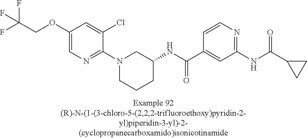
C1(OCC(F)(F)F)=CN=C(N2CCCC(NC(C3=CC(NC(C4CC4)=O)=NC=C3)=O)C2)C(Cl)=C1
